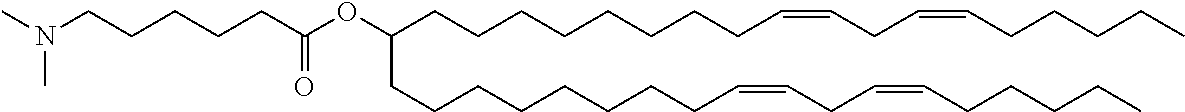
C(CCCCC=CCC=CCCCCC)CCCC(CCCCCCCCC=CCC=CCCCCC)OC(CCCCCN(C)C)=O
